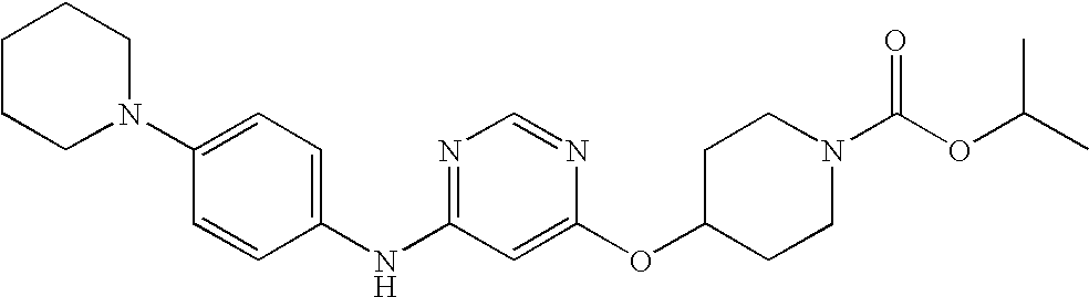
C1(N2CCCCC2)=CC=C(NC2=NC=NC(OC3CCN(C(OC(C)C)=O)CC3)=C2)C=C1
